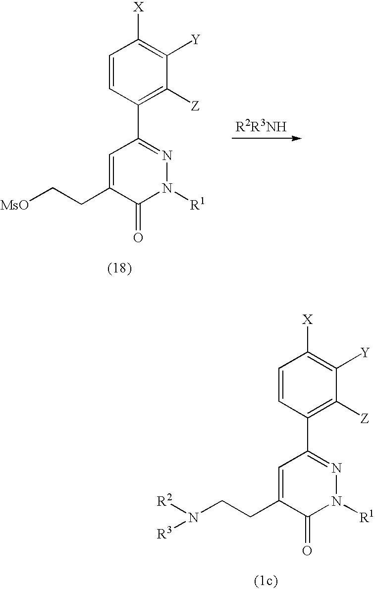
C1=CC(C2=NN([R1])C(=O)C(CC[MsO])=C2)=C([Z])C([Y])=C1[X].[R2R3NH].C1=CC(C2=NN([R1])C(=O)C(CCN([R2])[R3])=C2)=C([Z])C([Y])=C1[X]
